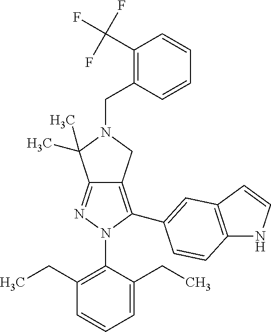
C12=NN(C3=C(CC)C=CC=C3CC)C(C3=CC4=C(NC=C4)C=C3)=C1CN(CC1=C(C(F)(F)F)C=CC=C1)C2(C)C
